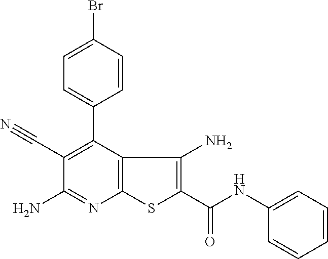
C1=C(Br)C=CC(C2=C(C#N)C(N)=NC3=C2C(N)=C(C(=O)NC2=CC=CC=C2)S3)=C1
